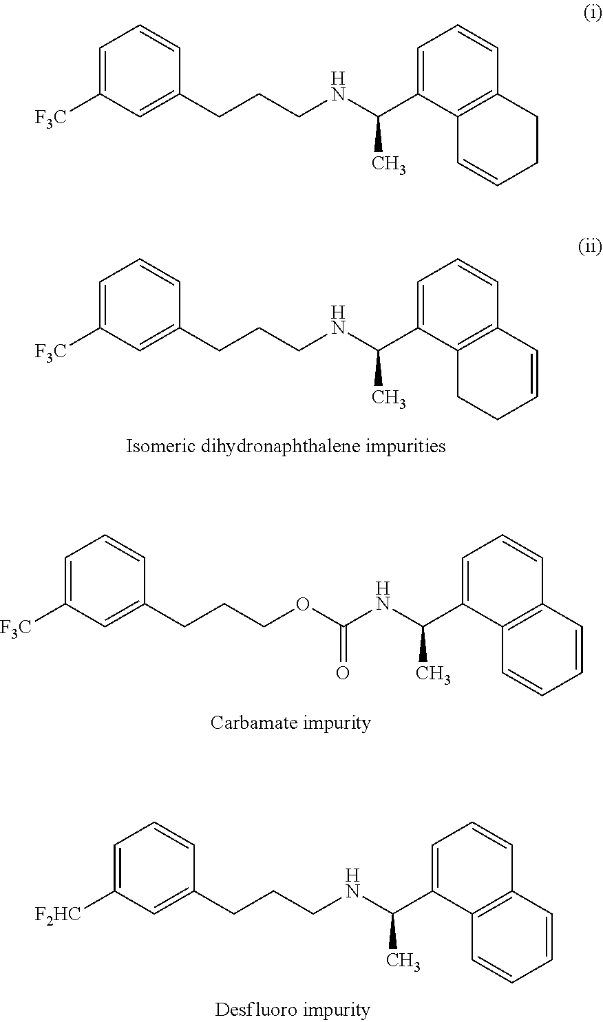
C1=C([F3C])C=C(CCCNC(C2=CC=CC3=C2CCC=C3)C)C=C1.C1=C([F3C])C=C(CCCOC(NC(C2=CC=CC3=C2C=CC=C3)C)=O)C=C1.C1=C([F2HC])C=C(CCCNC(C2=CC=CC3=C2C=CC=C3)C)C=C1.C1=C([F3C])C=C(CCCNC(C2=CC=CC3=C2C=CCC3)C)C=C1
